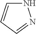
N1C=CC=N1
